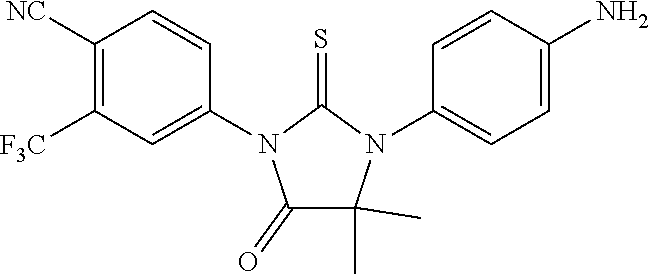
C1([NC])=C([F3C])C=C(N2C(=O)C(C)(C)N(C3=CC=C(N)C=C3)C2=S)C=C1
